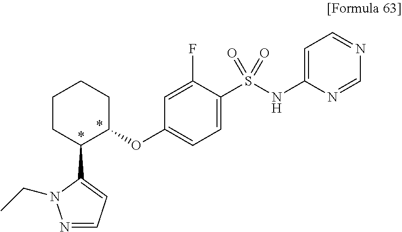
C1(S(NC2=CC=NC=N2)(=O)=O)=CC=C(OC2CCCCC2C2=CC=NN2CC)C=C1F
